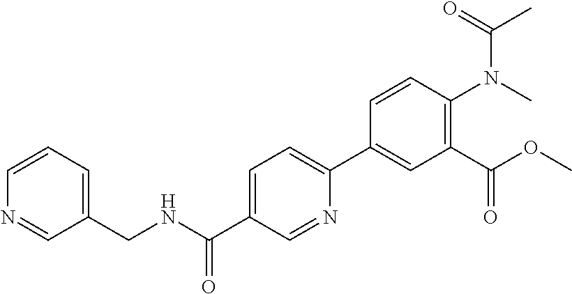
N1=CC(CNC(C2=CC=C(C3=CC(C(OC)=O)=C(N(C)C(=O)C)C=C3)N=C2)=O)=CC=C1
